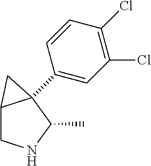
C1=CC(C23C(CNC2C)C3)=CC(Cl)=C1Cl
